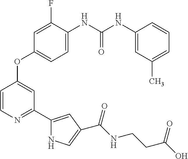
C1=C(F)C(NC(NC2=CC(C)=CC=C2)=O)=CC=C1OC1=CC(C2=CC(C(NCCC(O)=O)=O)=CN2)=NC=C1
